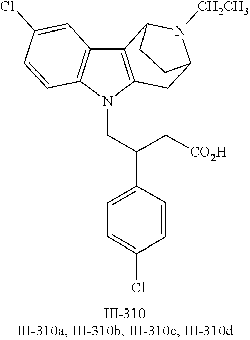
N1(CC(C2=CC=C(Cl)C=C2)C[CO2H])C2=C(C3=C1C=CC(Cl)=C3)C1N([CH2CH3])C(C2)CC1
